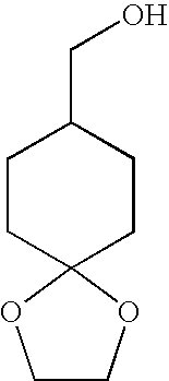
C1CC2(CCC1CO)OCCO2
